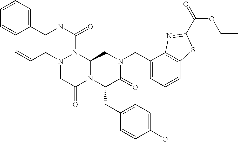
N(C(N1N(CC=C)CC(=O)N2C1CN(CC1=CC=CC3=C1N=C(C(OCC)=O)S3)C(=O)C2CC1=CC=C(O)C=C1)=O)CC1=CC=CC=C1
